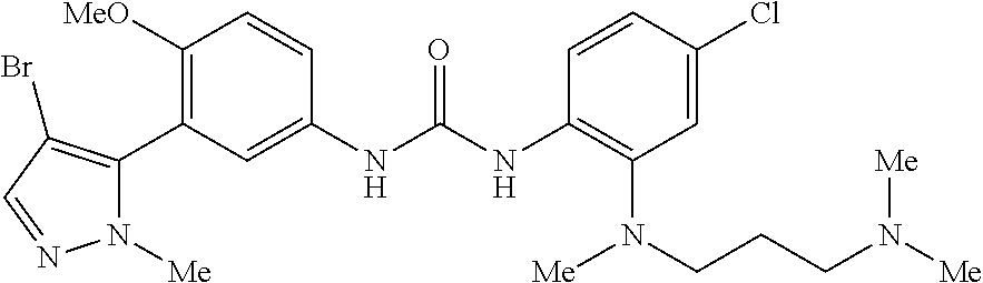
C1([OMe])=C(C2=C(Br)C=NN2[Me])C=C(NC(=O)NC2=C(N(CCCN([Me])[Me])[Me])C=C(Cl)C=C2)C=C1
